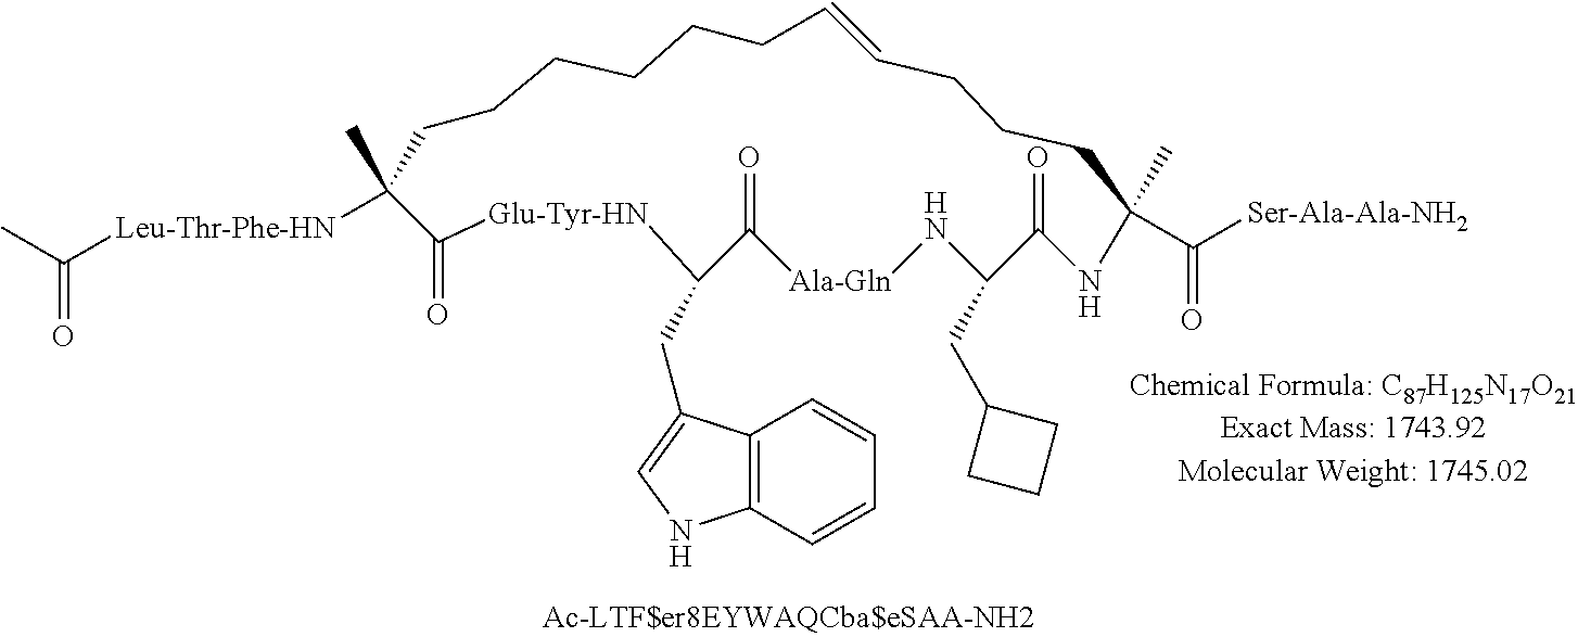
CC([Leu-Thr-Phe-HN]C1(C)CCCCCCC=CCCCC(C)(C([Ser-Ala-Ala-NH2])=O)NC(=O)C(CC2CCC2)N[Ala-Gln]C(=O)C(CC2=CNC3=C2C=CC=C3)[Glu-Tyr-HN]C1=O)=O
